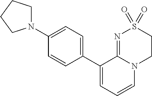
C1(N2CCCC2)=CC=C(C2=CC=CN3C2=NS(=O)(=O)CC3)C=C1
